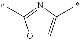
O1C=C(C)N=C1C
